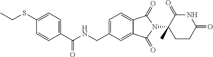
N1C(=O)C(N2C(=O)C3=CC=C(CNC(C4=CC=C(SCC)C=C4)=O)C=C3C2=O)(C)CCC1=O
